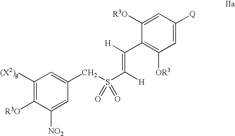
C1([(X2)g])=C([R3O])C([NO2])=CC(CS(C([H])=C([H])C2=C([OR3])C=C([Q])C=C2[R3O])(=O)=O)=C1
